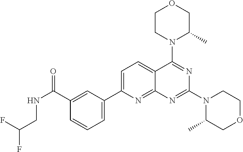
C1(C(=O)NCC(F)F)=CC(C2=CC=C3C(=N2)N=C(N2C(C)COCC2)N=C3N2C(C)COCC2)=CC=C1
